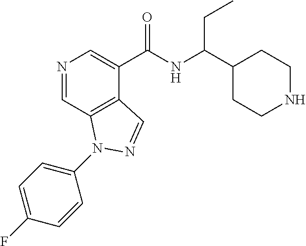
N1=CC2=C(C(C(NC(C3CCNCC3)CC)=O)=C1)C=NN2C1=CC=C(F)C=C1
